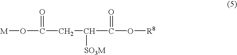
[M]OC(CC(C(O[R8])=O)[SO3M])=O
